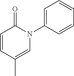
C1=CC(C)=CN(C2=CC=CC=C2)C1=O
